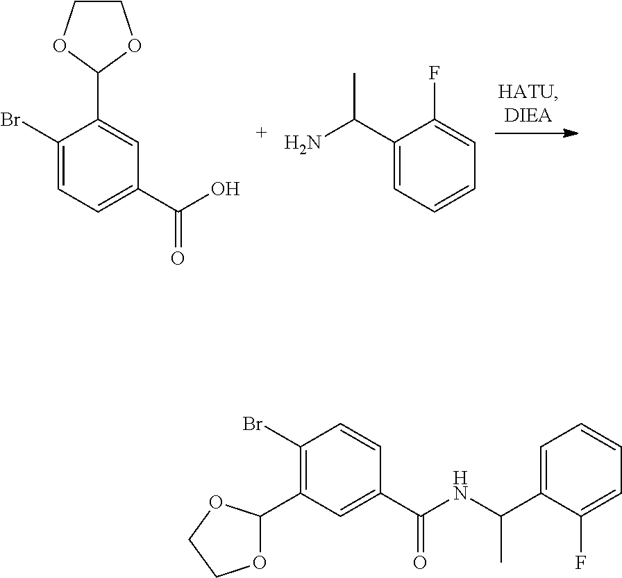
C1(Br)=CC=C(C(O)=O)C=C1C1OCCO1.C1(C(N)C)=CC=CC=C1F.C1(Br)=C(C2OCCO2)C=C(C(NC(C2=CC=CC=C2F)C)=O)C=C1
